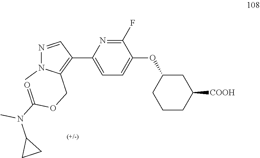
[COOH]C1CC(OC2=CC=C(C3=C(COC(N(C4CC4)C)=O)N(C)N=C3)N=C2F)CCC1
